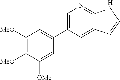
C1=C(C2=CC([MeO])=C([MeO])C([OMe])=C2)C=C2C(=N1)NC=C2
